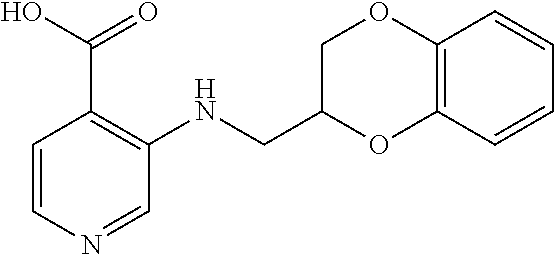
C1(CNC2=C(C(O)=O)C=CN=C2)OC2=C(OC1)C=CC=C2
